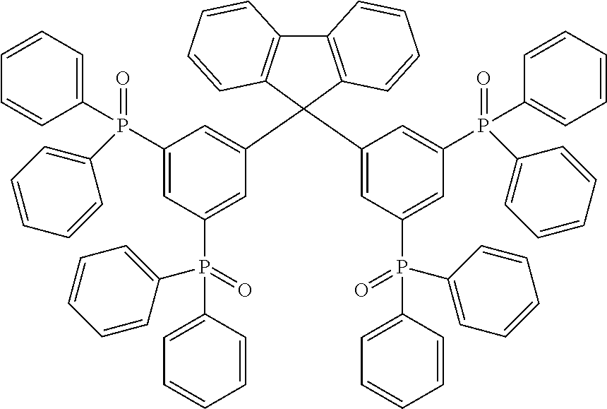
C1(P(=O)(C2=CC(P(C3=CC=CC=C3)(C3=CC=CC=C3)=O)=CC(C3(C4=CC(P(C5=CC=CC=C5)(C5=CC=CC=C5)=O)=CC(P(C5=CC=CC=C5)(=O)C5=CC=CC=C5)=C4)C4=C(C5=C3C=CC=C5)C=CC=C4)=C2)C2=CC=CC=C2)=CC=CC=C1
